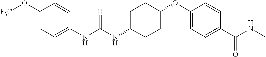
C1(NC(NC2=CC=C(O[F3C])C=C2)=O)CCC(OC2=CC=C(C(NC)=O)C=C2)CC1
